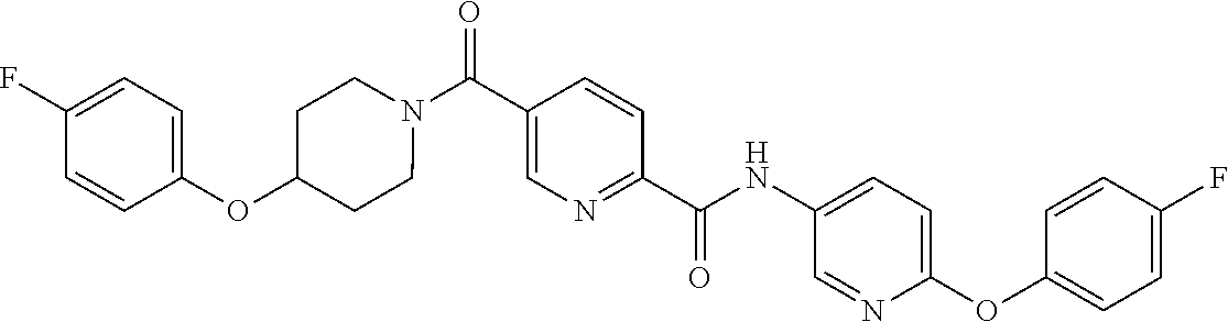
N(C(C1=NC=C(C(=O)N2CCC(OC3=CC=C(F)C=C3)CC2)C=C1)=O)C1=CC=C(OC2=CC=C(F)C=C2)N=C1
